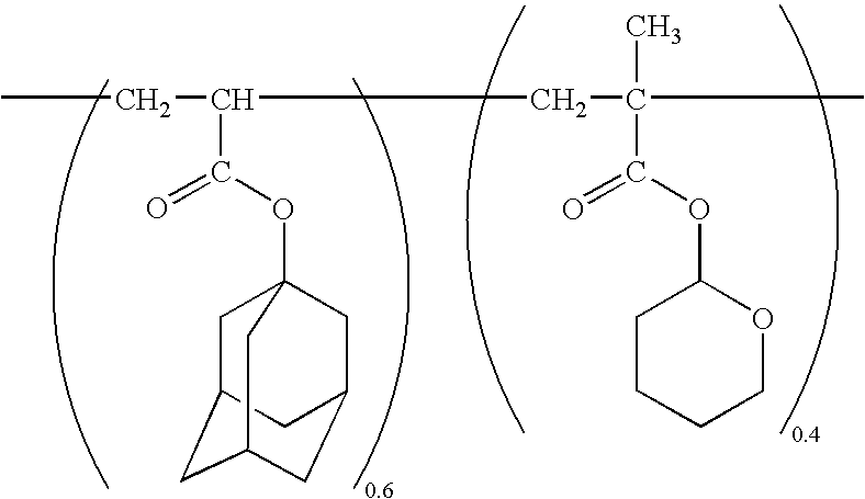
CCC(CC(C)(C)C(OC1CCCCO1)=O)C(OC12CC3CC(CC(C1)C3)C2)=O
